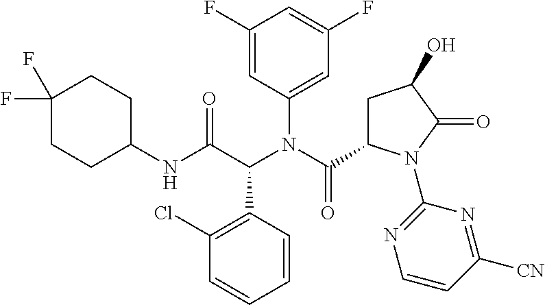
C1(F)=CC(N(C(=O)C2CC(O)C(=O)N2C2=NC=CC([CN])=N2)C(C(NC2CCC(F)(F)CC2)=O)C2=C(Cl)C=CC=C2)=CC(F)=C1
